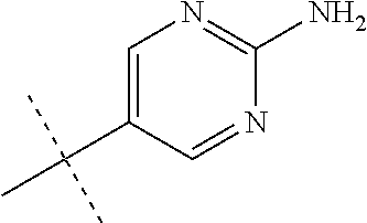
C1=C(C(C)(C)C)C=NC(N)=N1
